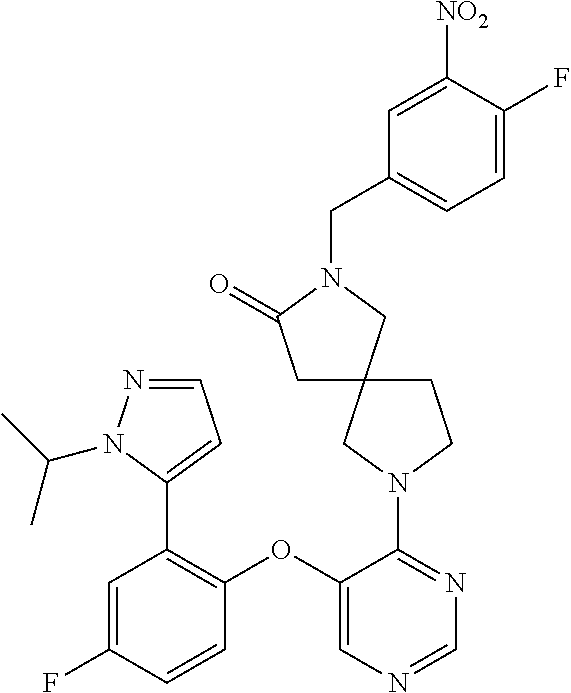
C1(OC2=CN=CN=C2N2CC3(CC2)CC(=O)N(CC2=CC=C(F)C([NO2])=C2)C3)=C(C2=CC=NN2C(C)C)C=C(F)C=C1
